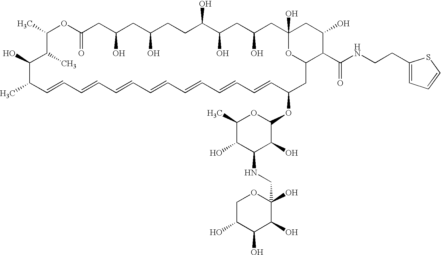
CC1C=CC=CC=CC=CC=CC=CC=CC(OC2OC(C)C(O)C(NCC3(O)OCC(O)C(O)C3O)C2O)CC2OC(O)(CC(O)CC(O)C(O)CCC(O)CC(O)CC(=O)OC(C)C(C)C1O)CC(O)C2C(NCCC1=CC=CS1)=O
